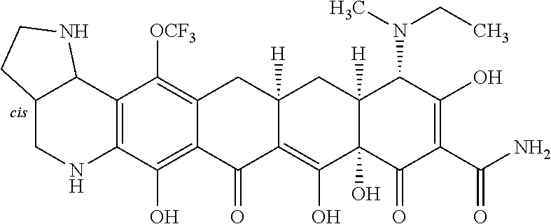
C12=C(O)C3=C(C([OCF3])=C1CC1([H])C(=C(O)C4(O)C([H])(C1)C(N(CC)C)C(O)=C(C(N)=O)C4=O)C2=O)C1C(CN3)CCN1
